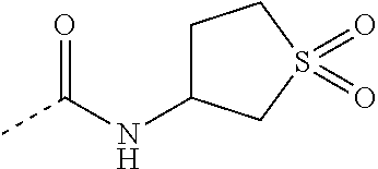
CC(NC1CCS(=O)(=O)C1)=O
